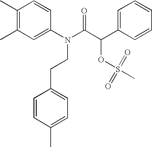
C1(C)=C(C)C=C(N(C(C(C2=CC=CC=C2)OS(C)(=O)=O)=O)CCC2=CC=C(C)C=C2)C=C1
